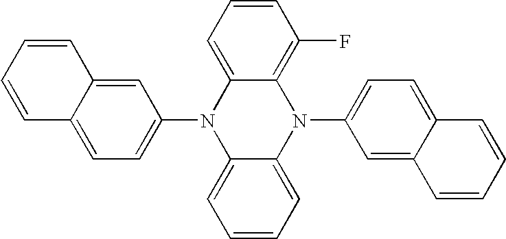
C1(N2C3=CC=CC=C3N(C3=CC=C4C(=C3)C=CC=C4)C3=C(F)C=CC=C23)=CC=C2C(=C1)C=CC=C2
